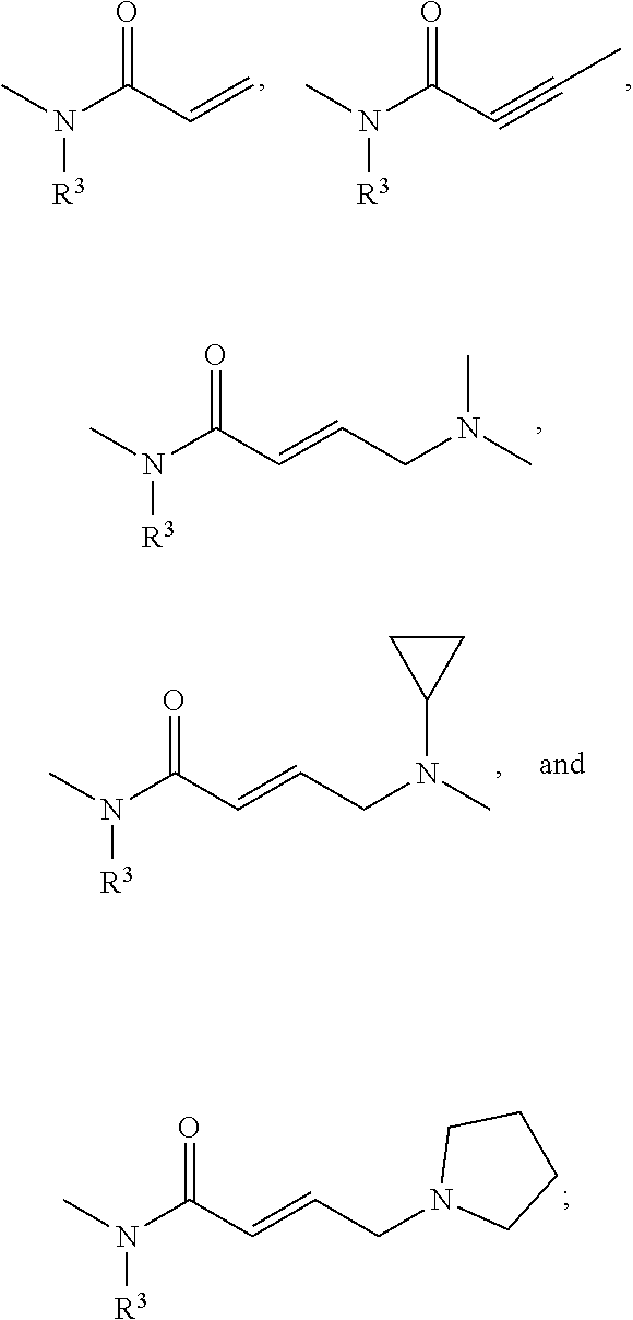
CN(C(C=CCN(C)C)=O)[R3].CN(C(C=C)=O)[R3].CN(C(C#CC)=O)[R3].CN(C(C=CCN(C)C1CC1)=O)[R3].CN(C(C=CCN1CCCC1)=O)[R3]
